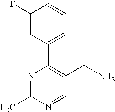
C1(F)=CC(C2=C(CN)C=NC(C)=N2)=CC=C1
